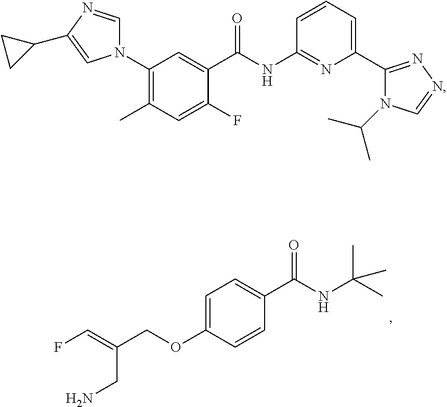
C1=C(OCC(CN)=CF)C=CC(C(=O)NC(C)(C)C)=C1.C1(N2C=NC(C3CC3)=C2)=C(C)C=C(F)C(C(NC2=NC(C3=NN=CN3C(C)C)=CC=C2)=O)=C1
